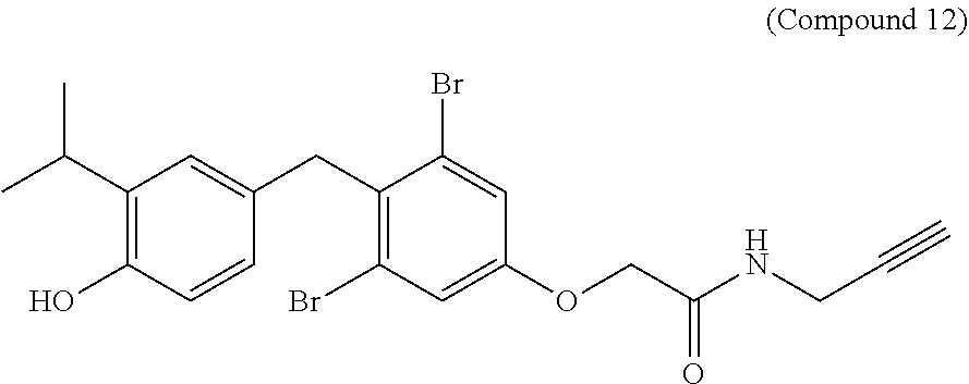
C1(C(C)C)=C(O)C=CC(CC2=C(Br)C=C(OCC(NCC#C)=O)C=C2Br)=C1
